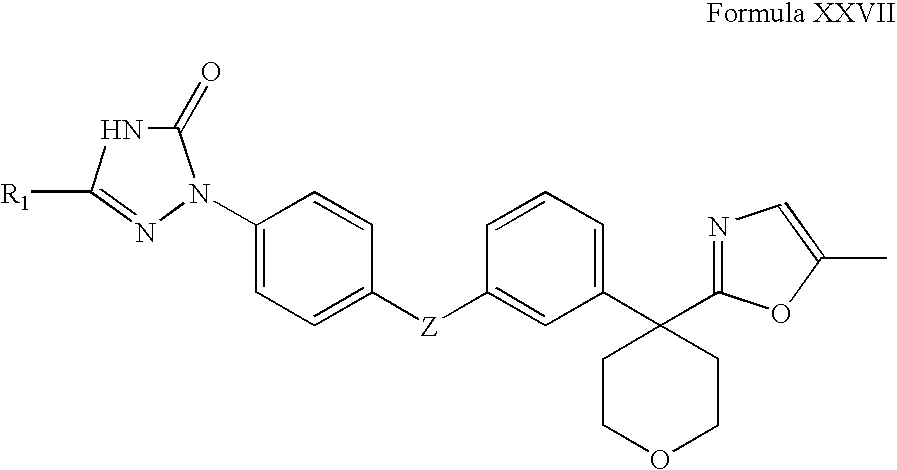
C1(=O)NC([R1])=NN1C1=CC=C([Z]C2=CC(C3(C4=NC=C(C)O4)CCOCC3)=CC=C2)C=C1
